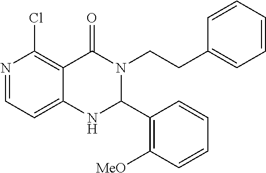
N1=CC=C2C(=C1Cl)C(=O)N(CCC1=CC=CC=C1)C(C1=C([MeO])C=CC=C1)N2
